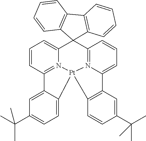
C1=CC2=N3C(=C1)C1(C4=N5[Pt]3(C3=CC=C(C(C)(C)C)C=C23)C2=C(C5=CC=C4)C=C(C(C)(C)C)C=C2)C2=C(C3=C1C=CC=C3)C=CC=C2
